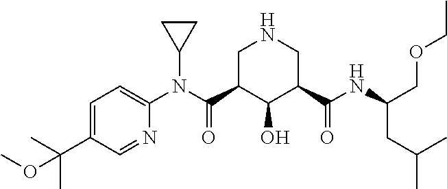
C1=C(C(C)(C)OC)C=NC(N(C(C2C(O)C(C(NC(COCC)CC(C)C)=O)CNC2)=O)C2CC2)=C1
